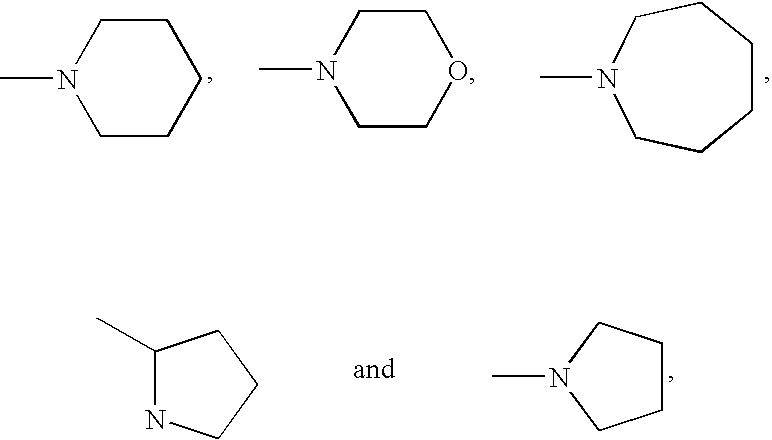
C1CN(C)CCC1.C1CN(C)CCO1.CN1CCCCCC1.C1(C)NCCC1.C1CCN(C)C1
